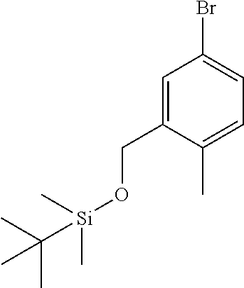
C1=C(CO[Si](C)(C)C(C)(C)C)C(C)=CC=C1Br
